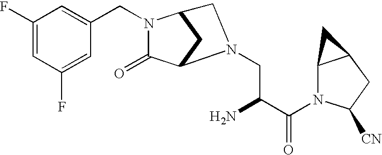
C1(F)=CC(F)=CC(CN2C(=O)C3CC2CN3CC(C(N2C([CN])CC3C2C3)=O)N)=C1
